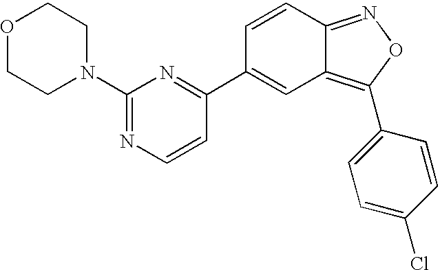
N1(C2=NC=CC(C3=CC4=C(C5=CC=C(Cl)C=C5)ON=C4C=C3)=N2)CCOCC1
